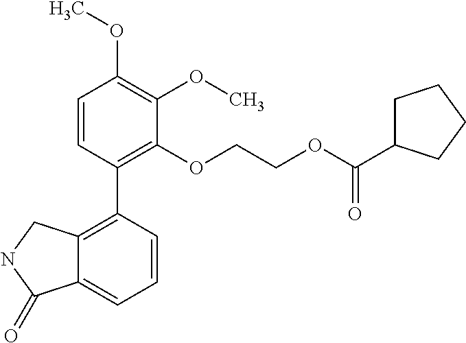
C1=CC(C2=C3C(=CC=C2)C(=O)NC3)=C(OCCOC(C2CCCC2)=O)C(OC)=C1OC
